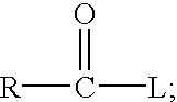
[R]C([L])=O
